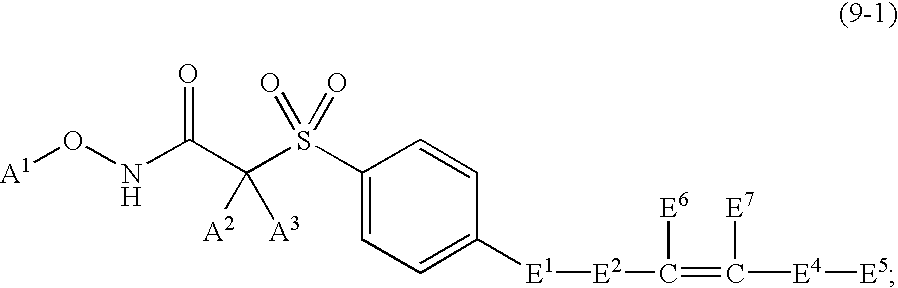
[A1]ONC(C(S(C1=CC=C([E1][E2]C(=C([E4][E5])[E7])[E6])C=C1)(=O)=O)([A2])[A3])=O
